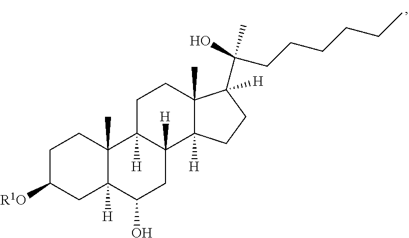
C1C([R1O])CC2([H])C(C)(C1)C1([H])C([H])(CC2O)C2([H])C(C)(CC1)C(C(O)(C)CCCCCC)([H])CC2
